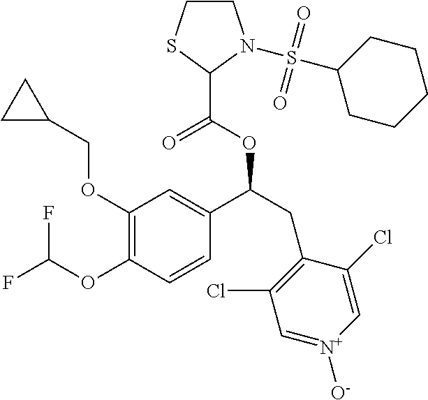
C1(OCC2CC2)=C(OC(F)F)C=CC(C(CC2=C(Cl)C=[N+]([O-])C=C2Cl)OC(=O)C2SCCN2S(=O)(=O)C2CCCCC2)=C1
